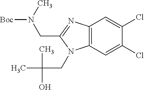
C12=C(C=C(Cl)C(Cl)=C1)N(CC(C)(C)O)C(CN([Boc])C)=N2
